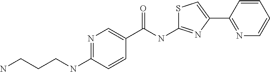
N1=C(NCCCN)C=CC(C(NC2=NC(C3=NC=CC=C3)=CS2)=O)=C1
